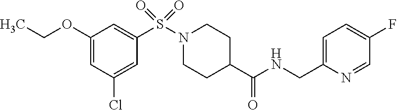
C1(OCC)=CC(Cl)=CC(S(N2CCC(C(NCC3=CC=C(F)C=N3)=O)CC2)(=O)=O)=C1
